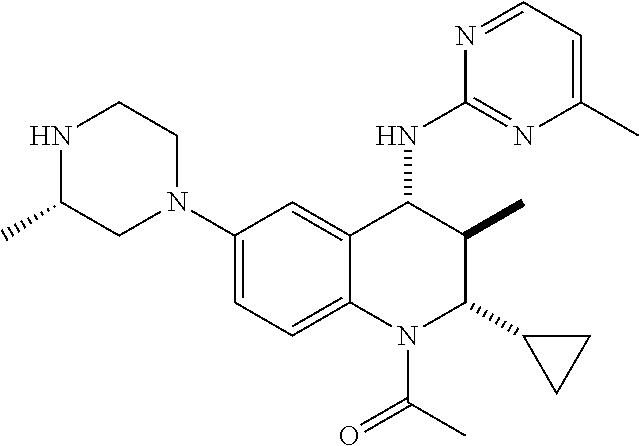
N1C(C)CN(C2=CC=C3C(=C2)C(NC2=NC(C)=CC=N2)C(C)C(C2CC2)N3C(C)=O)CC1
